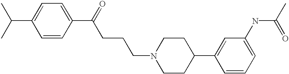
C(C1=CC=C(C(=O)CCCN2CCC(C3=CC(NC(C)=O)=CC=C3)CC2)C=C1)(C)C
